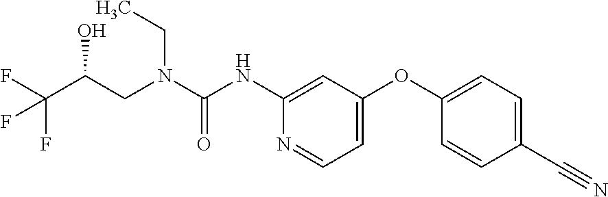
C(N(CC)C(=O)NC1=CC(OC2=CC=C(C#N)C=C2)=CC=N1)C(C(F)(F)F)O
